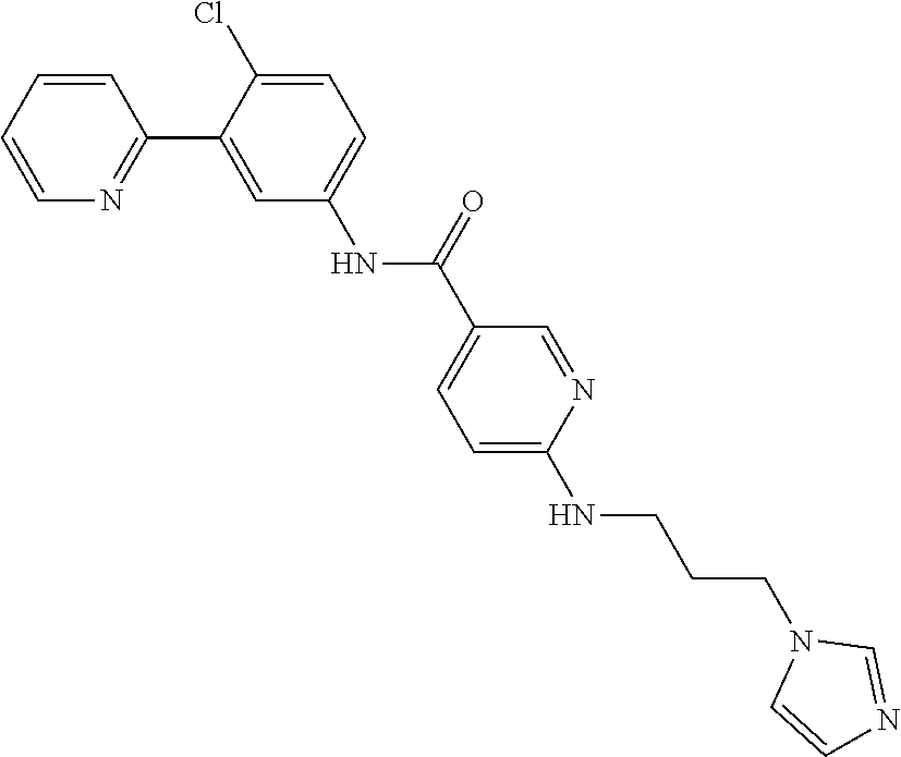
C1=CN=C(C2=CC(NC(C3=CC=C(NCCCN4C=CN=C4)N=C3)=O)=CC=C2Cl)C=C1
